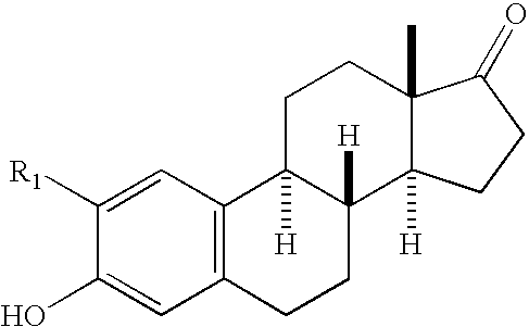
C1([R1])=CC2=C(C=C1O)CCC1([H])C2([H])CCC2(C)C1([H])CCC2=O
